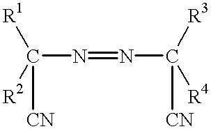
C(N=NC([CN])([R3])[R4])([CN])([R1])[R2]
